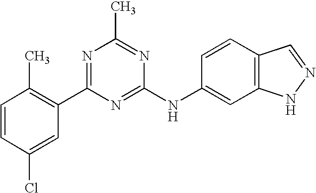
C1=CC(Cl)=CC(C2=NC(C)=NC(NC3=CC4=C(C=C3)C=NN4)=N2)=C1C
